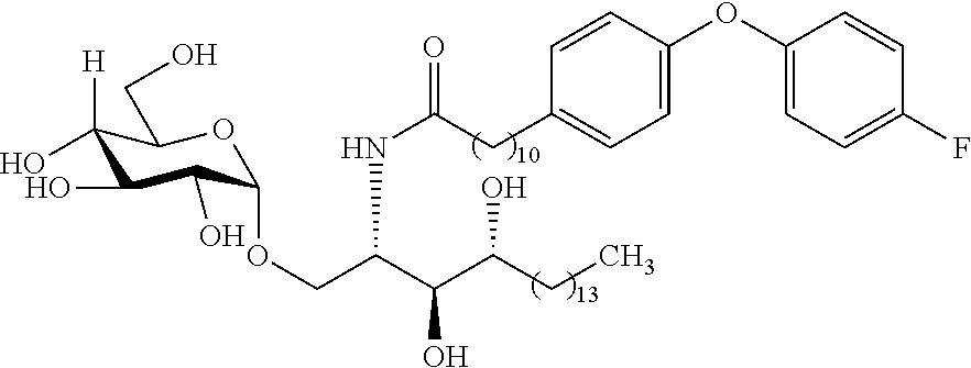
C1([H])(O)C(O)C(O)C(OCC(C(C(CC)O)O)NC(CC2=CC=C(OC3=CC=C(F)C=C3)C=C2)=O)OC1CO
